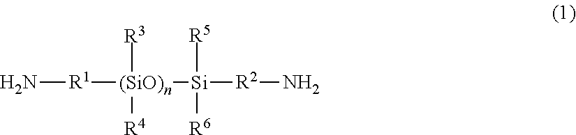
N[R1][(SiO)n]([Si]([R5])([R6])[R2]N)([R3])[R4]
